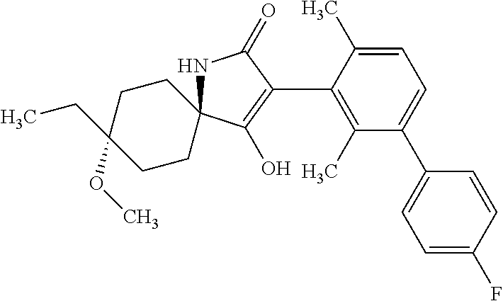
N1C2(C(O)=C(C3=C(C)C(C4=CC=C(F)C=C4)=CC=C3C)C1=O)CCC(CC)(OC)CC2
